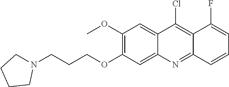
N1(CCCOC2=C(OC)C=C3C(=C2)N=C2C=CC=C(F)C2=C3Cl)CCCC1
